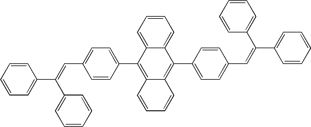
C12=CC=CC=C1C(C1=CC=C(C=C(C3=CC=CC=C3)C3=CC=CC=C3)C=C1)=C1C(=C2C2=CC=C(C=C(C3=CC=CC=C3)C3=CC=CC=C3)C=C2)C=CC=C1
